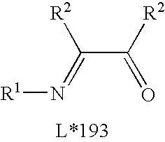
O=C(C(=N[R1])[R2])[R2]
